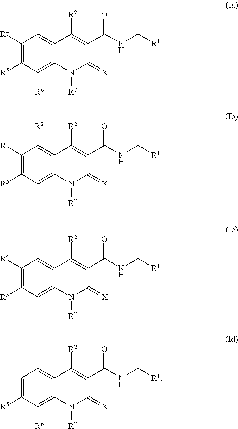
C1([R4])=C([R5])C([R6])=C2C(=C1)C([R2])=C(C(NC[R1])=O)C(=[X])N2[R7].C1([R4])=C([R5])C=C2C(=C1[R3])C([R2])=C(C(NC[R1])=O)C(=[X])N2[R7].C1([R4])=C([R5])C=C2C(=C1)C([R2])=C(C(NC[R1])=O)C(=[X])N2[R7].C1=C([R5])C([R6])=C2C(=C1)C([R2])=C(C(NC[R1])=O)C(=[X])N2[R7]
